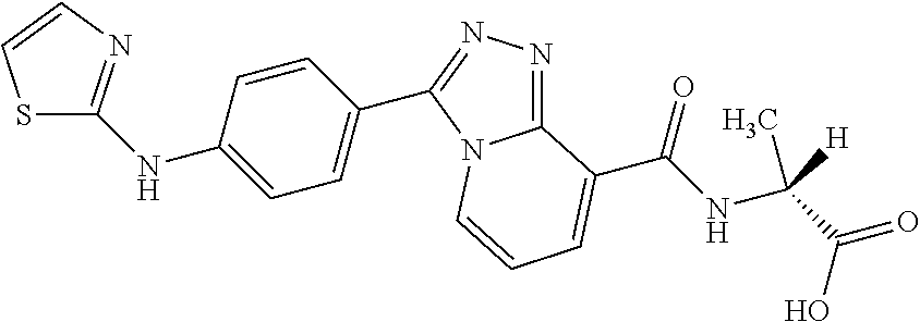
S1C(NC2=CC=C(C3=NN=C4N3C=CC=C4C(NC(C(O)=O)([H])C)=O)C=C2)=NC=C1
